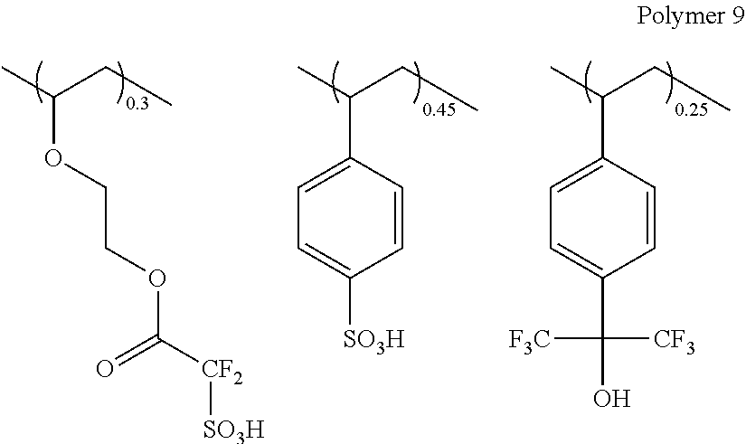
C(OCCOC([CF2][SO3H])=O)(C)CC.C(C1=CC=C([SO3H])C=C1)(C)CC.C(C1=CC=C(C([CF3])([F3C])O)C=C1)(C)CC
